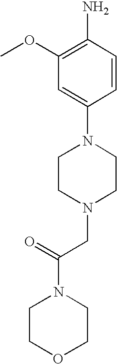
N1(C2=CC(OC)=C(N)C=C2)CCN(CC(N2CCOCC2)=O)CC1
